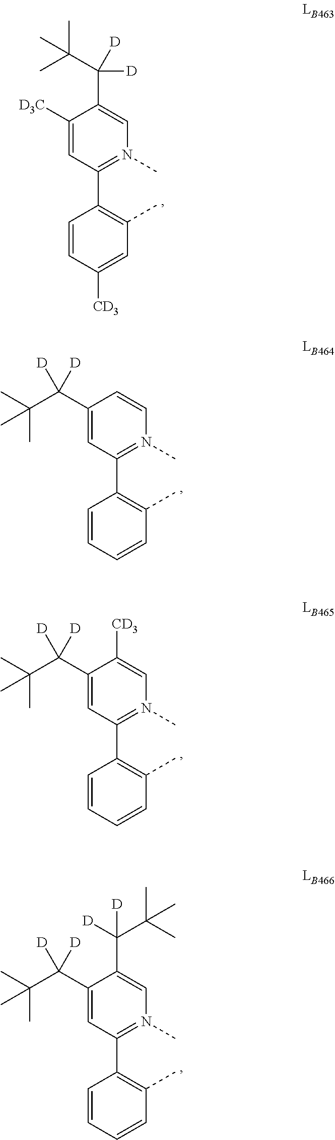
C1([D3C])=CC(C2=C(C)C=C([CD3])C=C2)=N(C)C=C1C(C(C)(C)C)([D])[D].C1(C(C(C)(C)C)([D])[D])=CC(C2=C(C)C=CC=C2)=N(C)C=C1.C1(C(C(C)(C)C)([D])[D])=CC(C2=C(C)C=CC=C2)=N(C)C=C1[CD3].C1(C(C(C)(C)C)([D])[D])=CC(C2=C(C)C=CC=C2)=N(C)C=C1C([D])(C(C)(C)C)[D]
